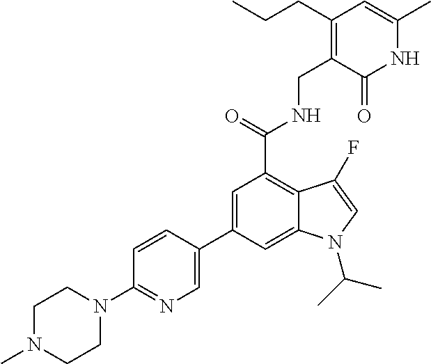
C1=C(C2=CN=C(N3CCN(C)CC3)C=C2)C=C2C(=C1C(NCC1=C(CCC)C=C(C)NC1=O)=O)C(F)=CN2C(C)C
